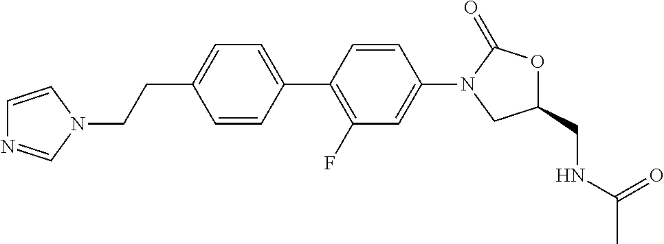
C(C1=CC=C(C2=C(F)C=C(N3C(=O)OC(CNC(C)=O)C3)C=C2)C=C1)CN1C=CN=C1
